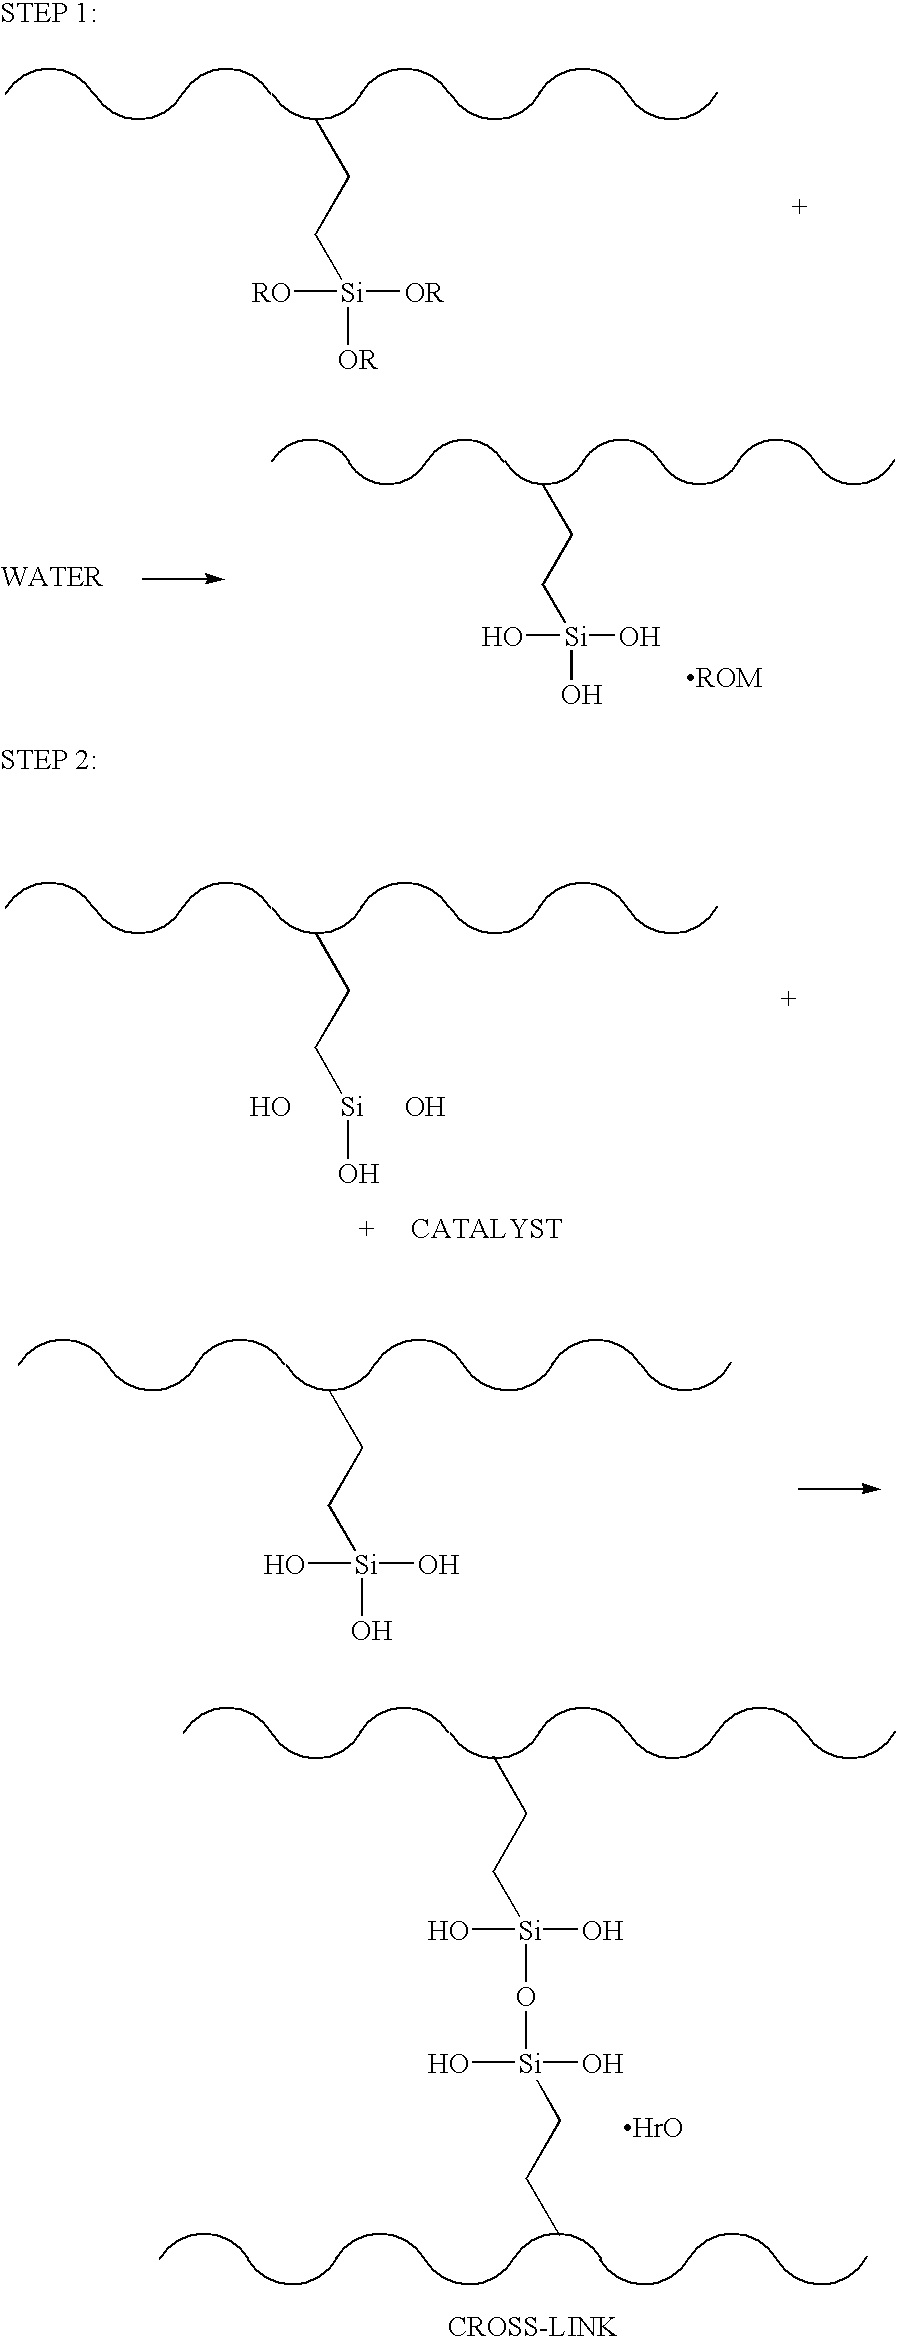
CCC[Si]([OR])([OR])[RO].[ROM].CCC[Si](O)(O)O.CCC[Si]O.O.O.CCC[Si](O)(O)O.CCC[Si](O)(O)O[Si](CCC)(O)O
